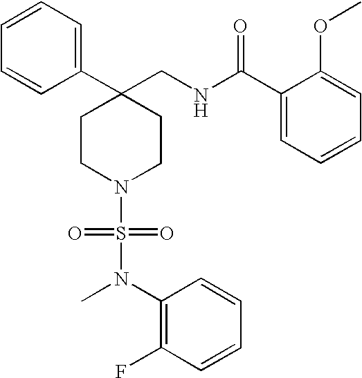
C1(CNC(C2=CC=CC=C2OC)=O)(C2=CC=CC=C2)CCN(S(=O)(=O)N(C2=C(F)C=CC=C2)C)CC1
